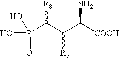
OP(C(C(C([COOH])N)[R7])[R8])(=O)O
